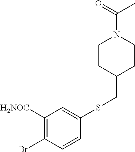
C1CC(CSC2=CC([H2NOC])=C(Br)C=C2)CCN1C(C)=O
